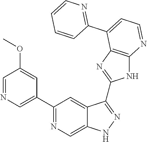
C1(C2=NC=C3C(=C2)C(C2=NC4=C(N2)N=CC=C4C2=NC=CC=C2)=NN3)=CN=CC(OC)=C1
